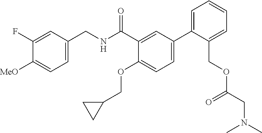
C1=C(CNC(C2=CC(C3=CC=CC=C3COC(CN(C)C)=O)=CC=C2OCC2CC2)=O)C=C(F)C([MeO])=C1
